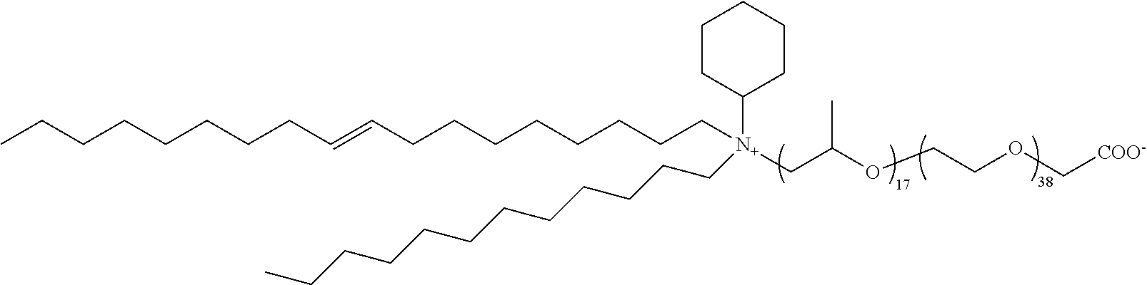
C1CC([N+](CCCCCCCCC=CCCCCCCCC)(CCCCCCCCCCCC)CC(OCCOC[COO-])C)CCC1
